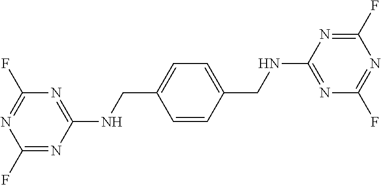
C1=CC(CNC2=NC(F)=NC(F)=N2)=CC=C1CNC1=NC(F)=NC(F)=N1
